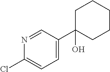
N1=CC(C2(O)CCCCC2)=CC=C1Cl
